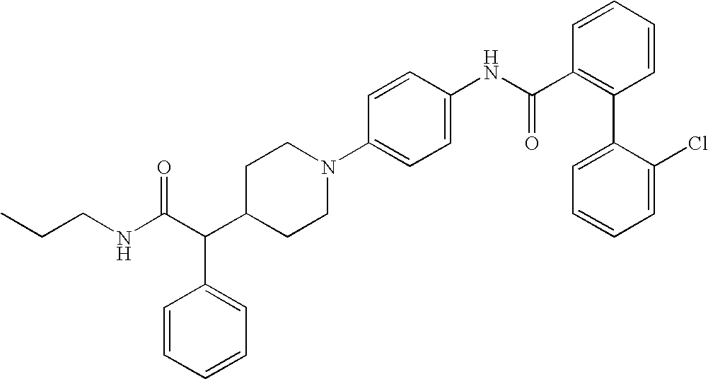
C(C(C1CCN(C2=CC=C(NC(C3=C(C4=CC=CC=C4Cl)C=CC=C3)=O)C=C2)CC1)C1=CC=CC=C1)(NCCC)=O
